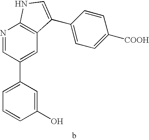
C1(O)=CC(C2=CC3=C(N=C2)NC=C3C2=CC=C([COOH])C=C2)=CC=C1
